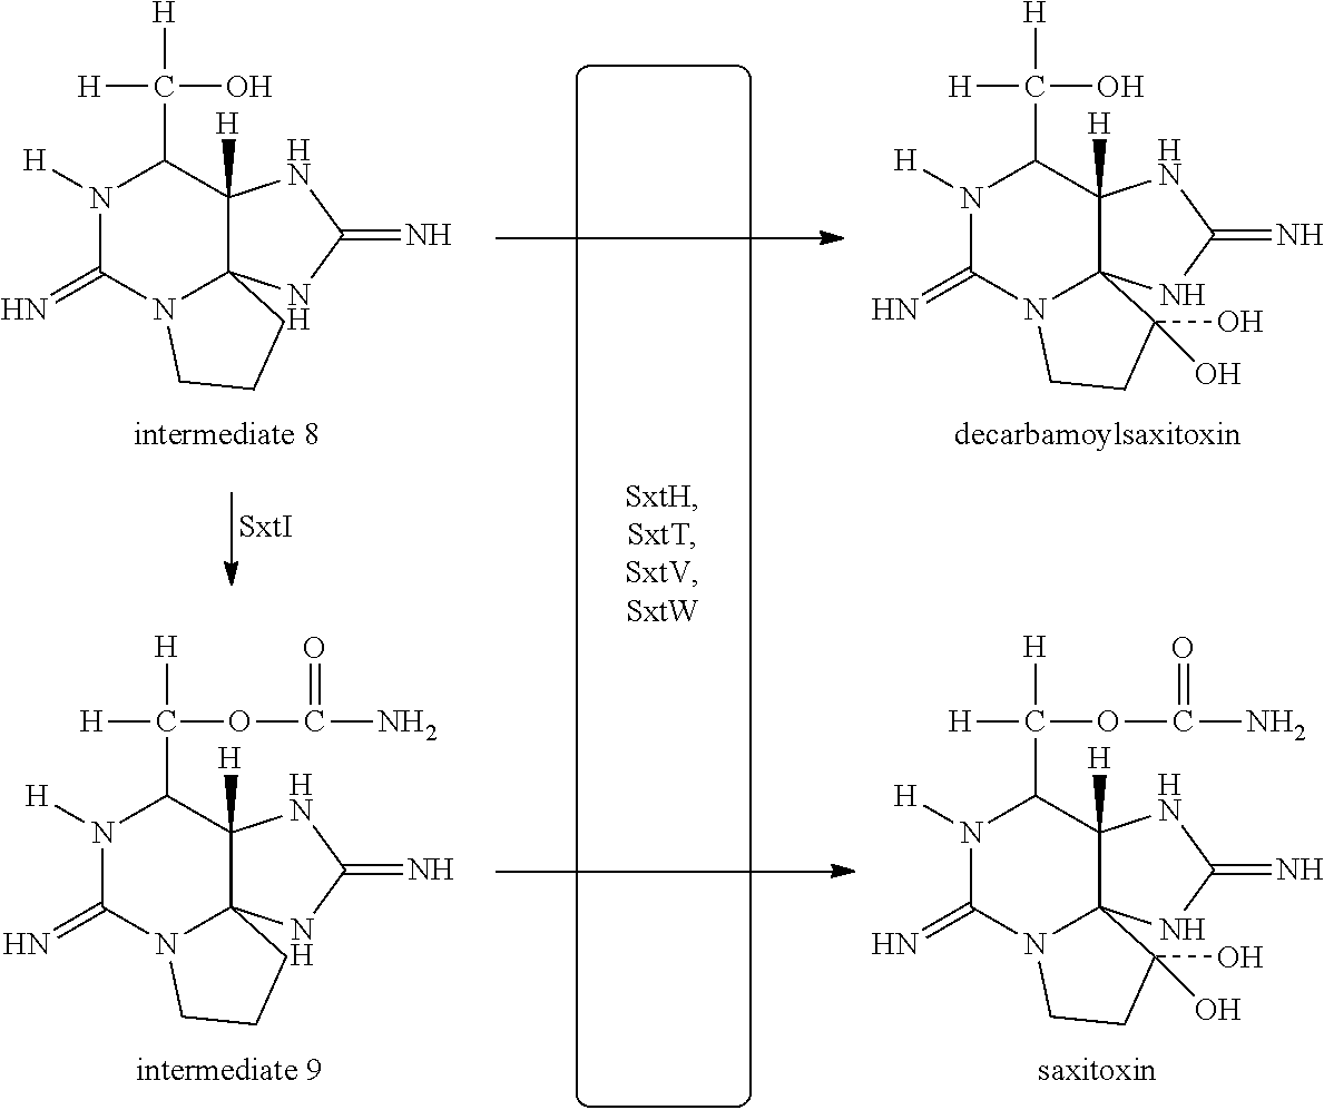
N1([H])C(=N)N2C3(C([H])(C1C([H])([H])OC(N)=O)NC(=N)N3)C(O)(O)CC2.N1([H])C(=N)N2C3(C([H])(C1C([H])([H])O)NC(=N)N3)C(O)(O)CC2.N1([H])C(=N)N2C3(C([H])(C1C([H])([H])OC(N)=O)NC(=N)N3)CCC2.N1([H])C(=N)N2C3(C([H])(C1C([H])([H])O)NC(=N)N3)CCC2
